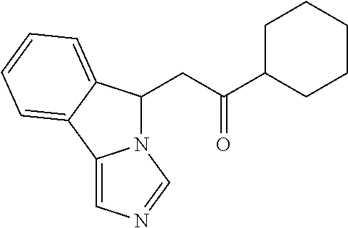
C12=CN=CN1C(CC(C1CCCCC1)=O)C1=CC=CC=C21
